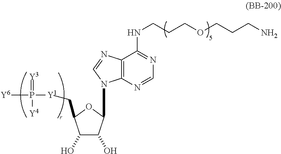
C1(O)C(O)C(N2C3=C(N=C2)C(NCCCOCCCN)=NC=N3)OC1C[Y1]P([Y6])(=[Y3])[Y4]
